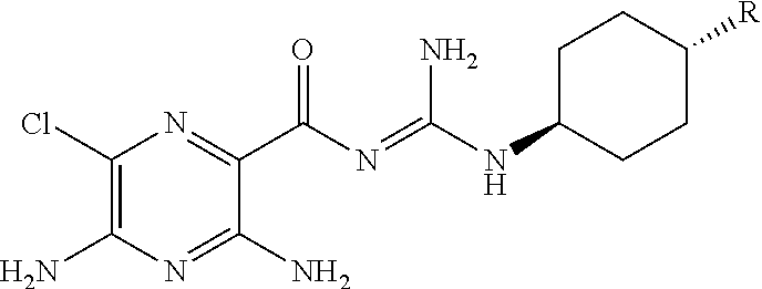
C1(Cl)=C(N)N=C(N)C(C(N=C(NC2CCC([R])CC2)N)=O)=N1
